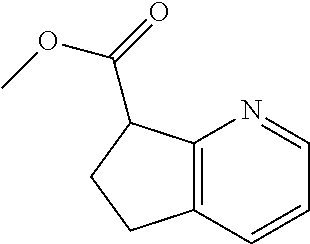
C12=C(C=CC=N1)CCC2C(=O)OC
